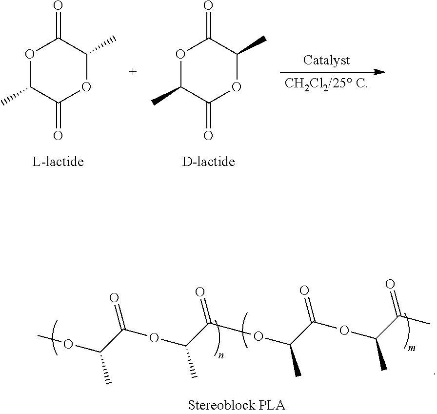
COC(C)C(OC(C)C(OC(C)C(OC(C)C(C)=O)=O)=O)=O.O1C(C)C(=O)OC(C)C1=O.O1C(C)C(=O)OC(C)C1=O
